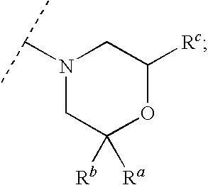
N1(C(C)C)CC([Rb])([Ra])OC([Rc])C1
